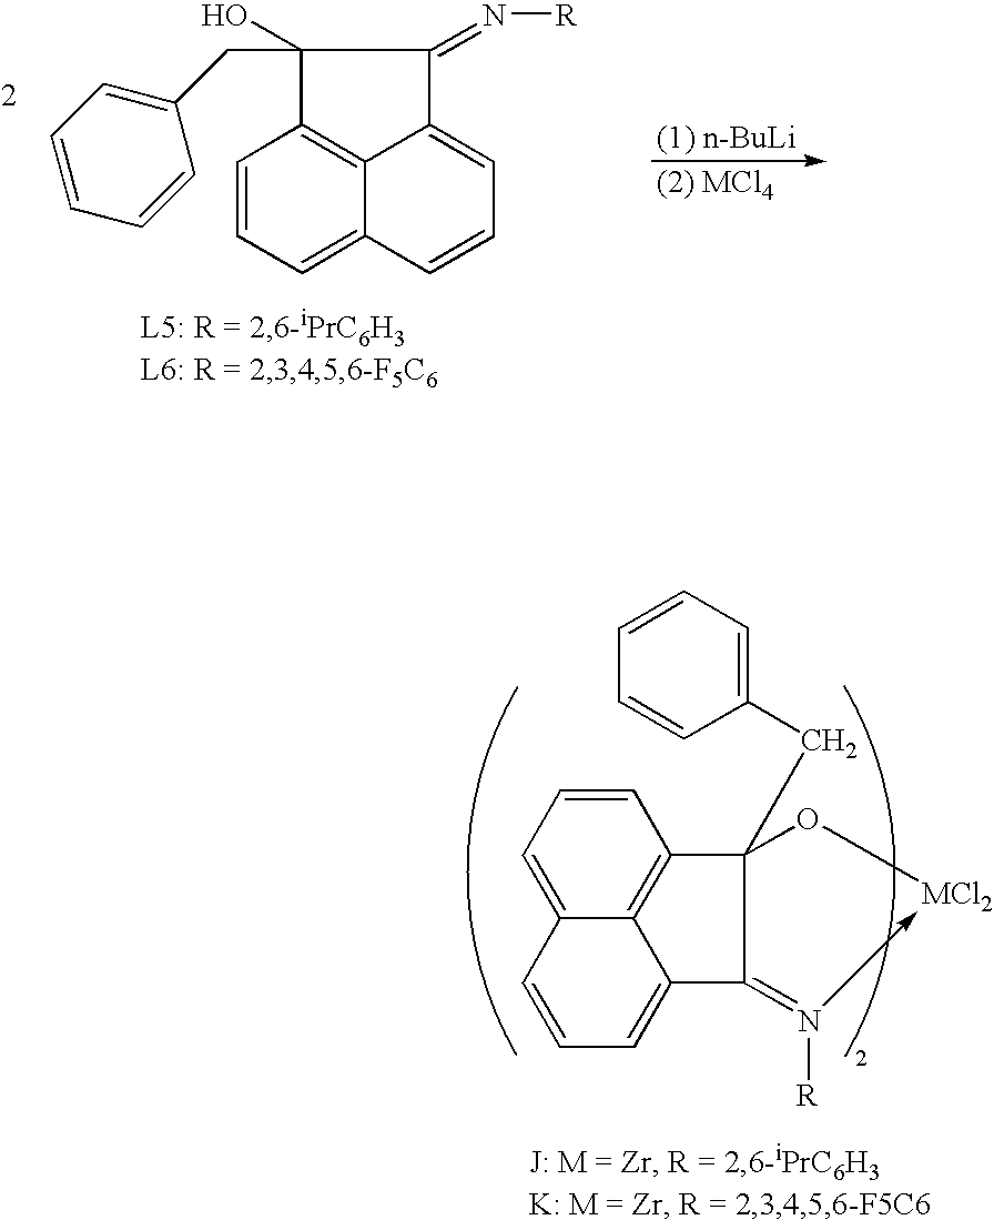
C1(CC2(O[MCl2])C3=C4C(=CC=C3)C=CC=C4C2=N(->C)[R])=CC=CC=C1.C1=CC=C2C3=C1C(O)(CC1=CC=CC=C1)C(=N[R])C3=CC=C2
